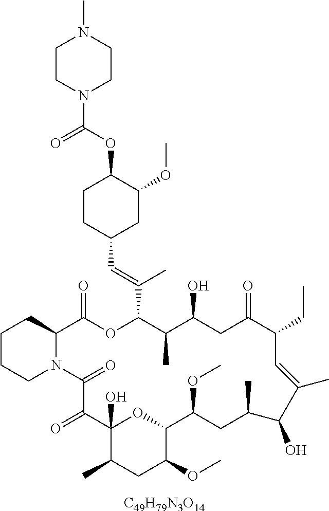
[C49H79N3O14].C1CCN2C(C1)C(=O)OC(C(=CC1CC(OC)C(OC(=O)N3CCN(C)CC3)CC1)C)C(C)C(O)CC(=O)C(CC)C=C(C)C(O)C(C)CC(OC)C1OC(O)(C(=O)C2=O)C(C)CC1OC
